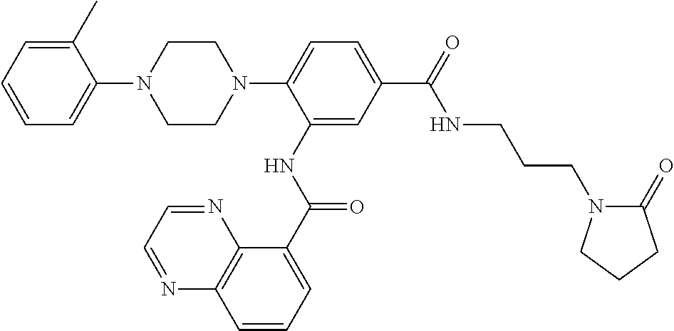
C1CN(C2=CC=C(C(=O)NCCCN3C(=O)CCC3)C=C2NC(C2=CC=CC3=C2N=CC=N3)=O)CCN1C1=CC=CC=C1C
